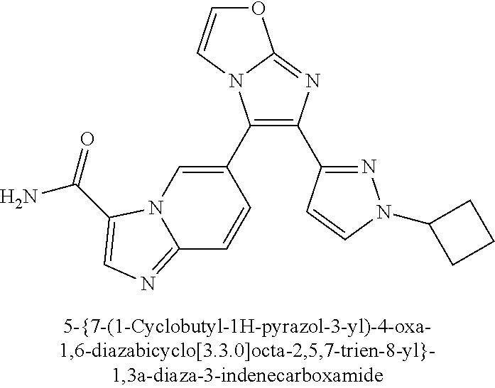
C1(C2=CN3C(=NC=C3C(N)=O)C=C2)=C(C2=NN(C3CCC3)C=C2)N=C2N1C=CO2
